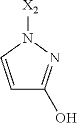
N1([X2])C=CC(O)=N1
